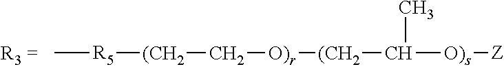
C[R5][(CH2]C[O)r][(CH2]C([O)s][Z])C
